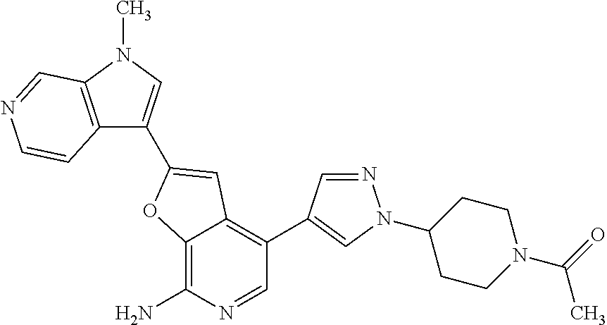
C12=C(N)N=CC(C3=CN(C4CCN(C(=O)C)CC4)N=C3)=C1C=C(C1=CN(C)C3=C1C=CN=C3)O2
